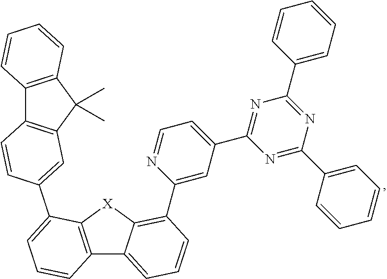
C12=C([X]C3=C(C4=CC(C5=NC(C6=CC=CC=C6)=NC(C6=CC=CC=C6)=N5)=CC=N4)C=CC=C13)C(C1=CC3=C(C4=C(C3(C)C)C=CC=C4)C=C1)=CC=C2
